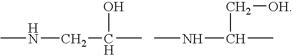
CNC(C[OH])C.CNCC(C)O
